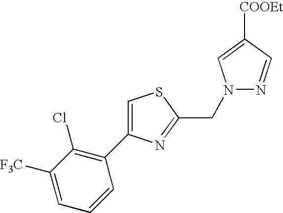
C1=C(C2=C(Cl)C([F3C])=CC=C2)N=C(CN2N=CC([COOEt])=C2)S1
